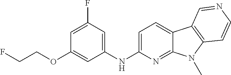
C1(NC2=CC=C3C(=N2)N(C)C2=C3C=NC=C2)=CC(F)=CC(OCCF)=C1
